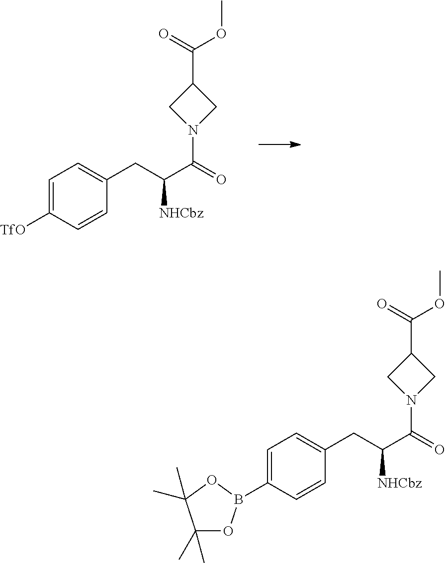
C1=C([TfO])C=CC(CC(C(=O)N2CC(C(=O)OC)C2)[NHCbz])=C1.C1=C(B2OC(C)(C)C(C)(C)O2)C=CC(CC(C(=O)N2CC(C(=O)OC)C2)[NHCbz])=C1
